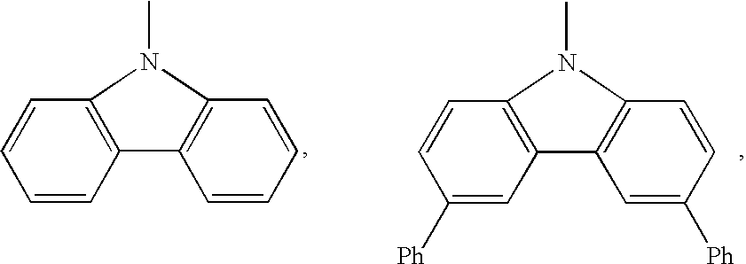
C1=CC2=C(C=C1)N(C)C1=C2C=CC=C1.C1([Ph])=CC2=C(C=C1)N(C)C1=C2C=C([Ph])C=C1
